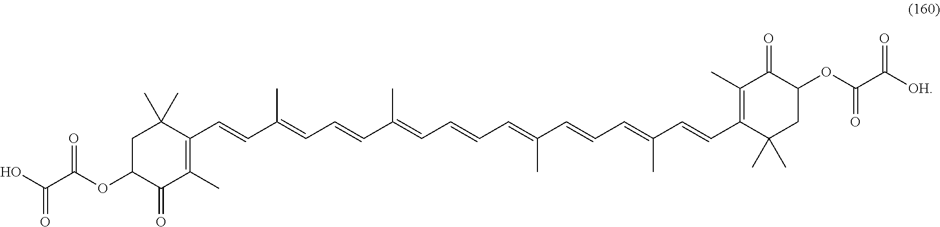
C1C(OC(C(O)=O)=O)C(=O)C(C)=C(C=CC(=CC=CC(=CC=CC=C(C=CC=C(C=CC2=C(C)C(=O)C(OC(C([OH])=O)=O)CC2(C)C)C)C)C)C)C1(C)C
